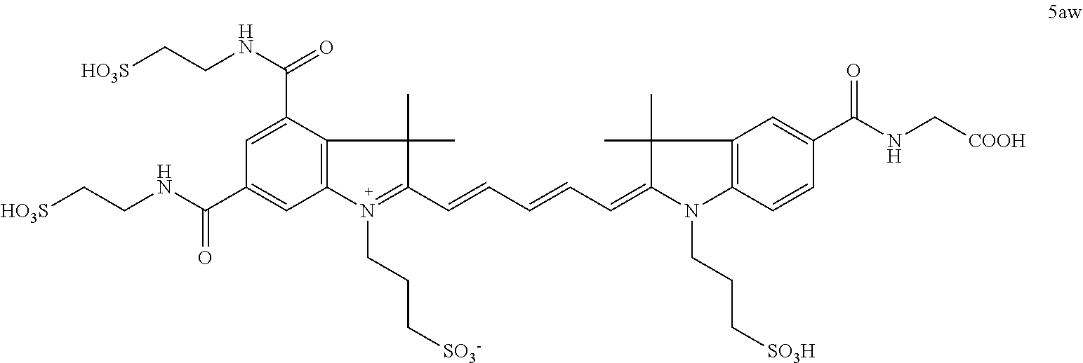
C1=C(C(NCC[HO3S])=O)C2=C(C=C1C(NCC[HO3S])=O)N(CCC[SO3-])=C(C=CC=CC=C1N(CCC[SO3H])C3=C(C=C(C(NC[COOH])=O)C=C3)C1(C)C)C2(C)C
